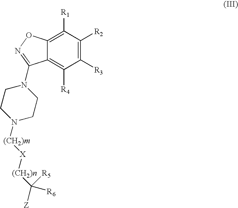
C1([R3])=C([R2])C([R1])=C2C(=C1[R4])C(N1CCN([(CH2)m][X][(CH2)n]C([Z])([R5])[R6])CC1)=NO2
